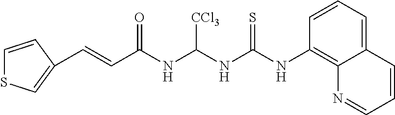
C1=CC(NC(NC(NC(C=CC2=CSC=C2)=O)[CCl3])=S)=C2C(=C1)C=CC=N2
